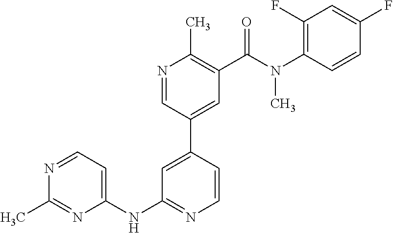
C1=CC(C2=CC(C(N(C3=C(F)C=C(F)C=C3)C)=O)=C(C)N=C2)=CC(NC2=CC=NC(C)=N2)=N1
